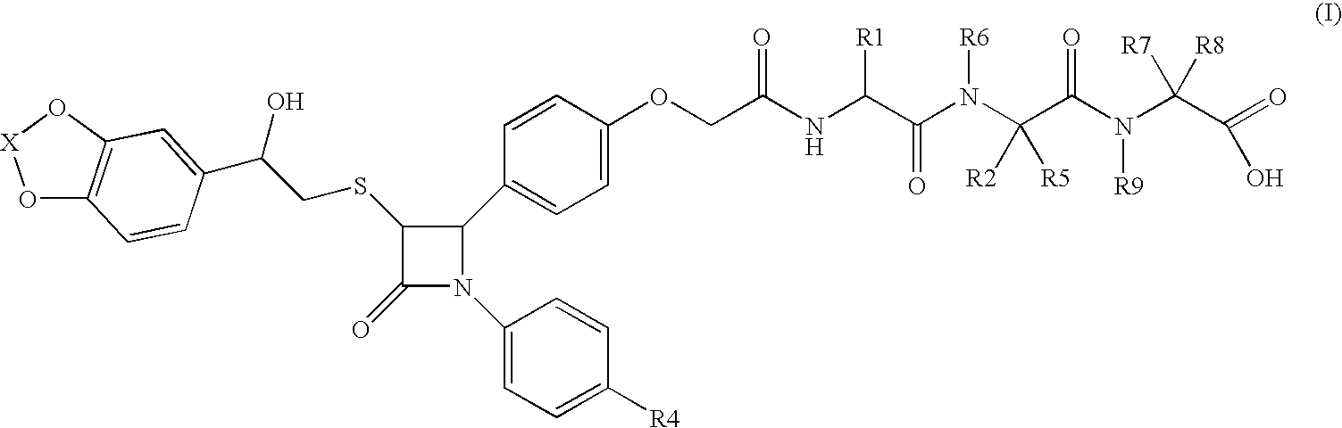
O1C2=C(O[X]1)C=C(C(CSC1C(=O)N(C3=CC=C([R4])C=C3)C1C1=CC=C(OCC(NC(C(N(C(C(N(C(C(=O)O)([R7])[R8])[R9])=O)([R5])[R2])[R6])=O)[R1])=O)C=C1)O)C=C2
